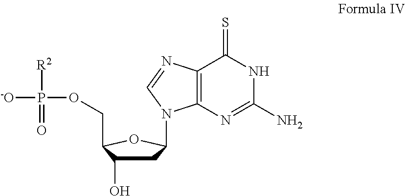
C1C(O)C(COP([R2])(=O)[-O])OC1N1C2=C(N=C1)C(=S)NC(N)=N2
